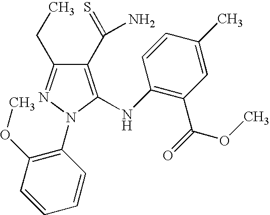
C1(C(N)=S)=C(NC2=C(C(OC)=O)C=C(C)C=C2)N(C2=C(OC)C=CC=C2)N=C1CC
